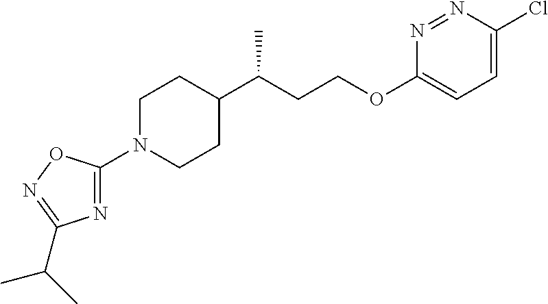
N1=C(N2CCC(C(CCOC3=CC=C(Cl)N=N3)C)CC2)ON=C1C(C)C
